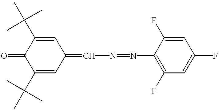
C1(C(C)(C)C)=CC(=CN=NC2=C(F)C=C(F)C=C2F)C=C(C(C)(C)C)C1=O
